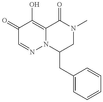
C1(CC2=CC=CC=C2)CN(C)C(=O)C2=C(O)C(=O)C=NN12
